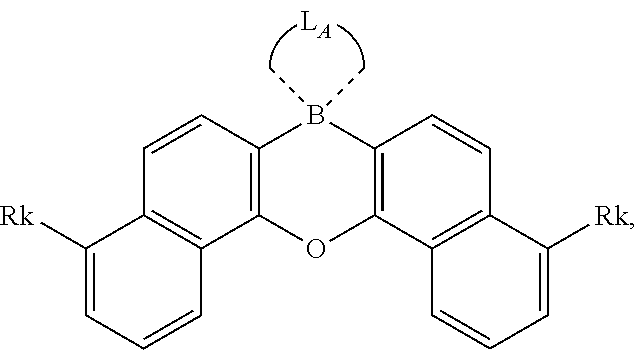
C1=CC2=C(C3=C1C([Rk])=CC=C3)OC1=C(B2(C)C)C=CC2=C1C=CC=C2[Rk]
